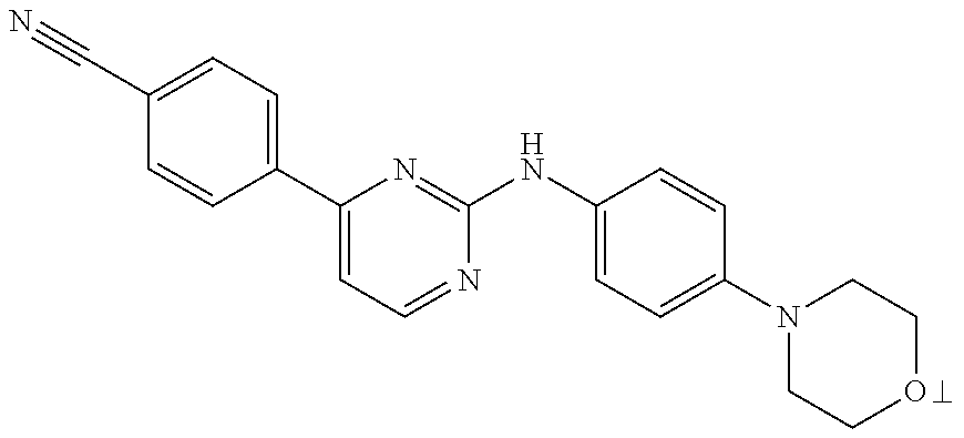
C1(C#N)=CC=C(C2=CC=NC(NC3=CC=C(N4CCOCC4)C=C3)=N2)C=C1
